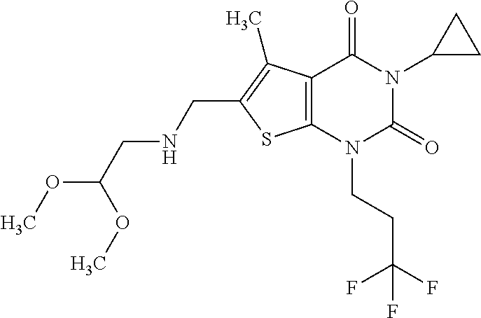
C12=C(N(CCC(F)(F)F)C(=O)N(C3CC3)C1=O)SC(CNCC(OC)OC)=C2C
